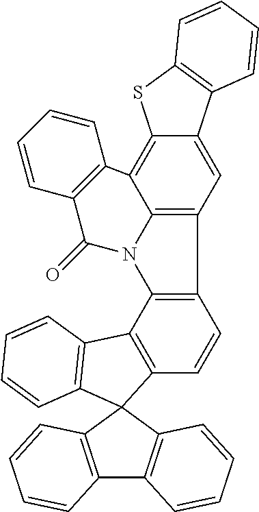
C12=C(C3=C(C=C1)C1(C4=C3C=CC=C4)C3=C(C4=C1C=CC=C4)C=CC=C3)N1C3=C2C=C2C(=C3C3=C(C1=O)C=CC=C3)SC1=C2C=CC=C1
